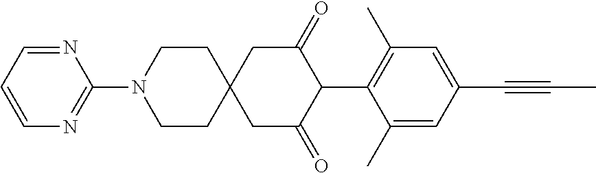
C1CN(C2=NC=CC=N2)CCC12CC(=O)C(C1=C(C)C=C(C#CC)C=C1C)C(=O)C2
